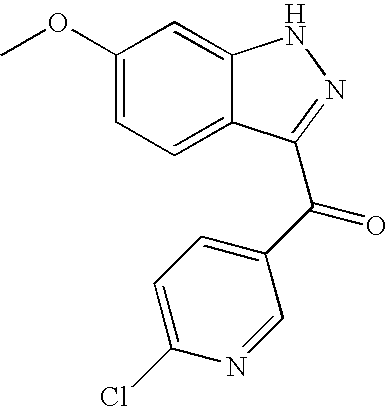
C1(OC)=CC=C2C(=C1)NN=C2C(C1=CC=C(Cl)N=C1)=O
